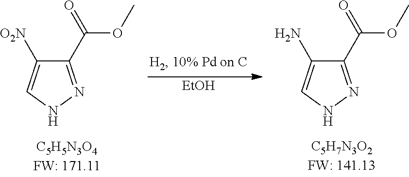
[EtOH].C1(C(=O)OC)=NNC=C1N.C1(C(=O)OC)=NNC=C1[O2N]
